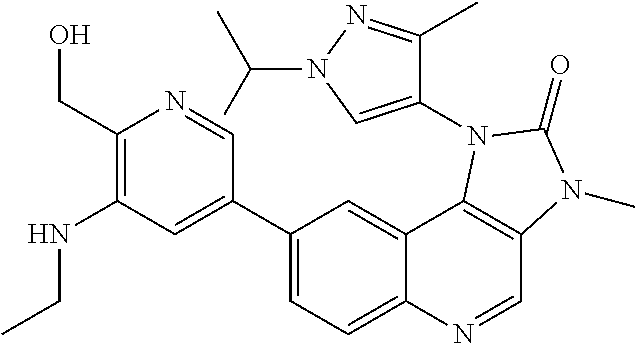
C1(CO)=C(NCC)C=C(C2=CC=C3C(=C2)C2=C(C=N3)N(C)C(=O)N2C2=CN(C(C)C)N=C2C)C=N1
